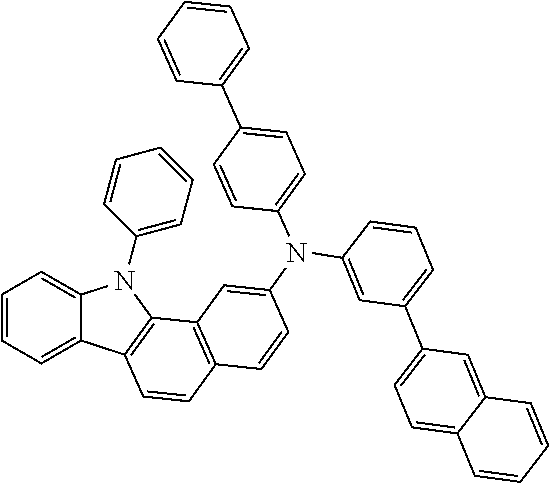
C1=CC=C2C(=C1)N(C1=CC=CC=C1)C1=C2C=CC2=C1C=C(N(C1=CC(C3=CC=C4C(=C3)C=CC=C4)=CC=C1)C1=CC=C(C3=CC=CC=C3)C=C1)C=C2
